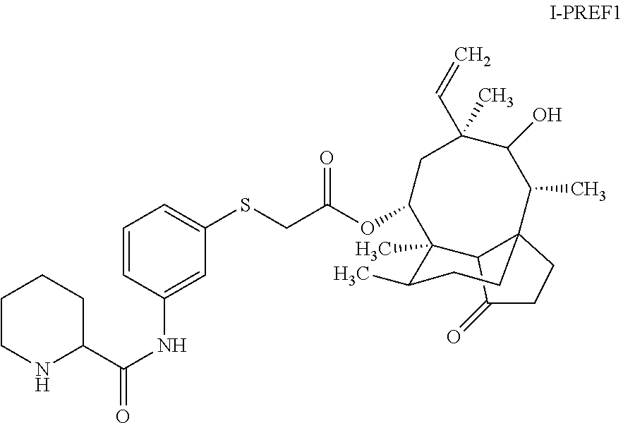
C1(SCC(OC2CC(C)(C=C)C(O)C(C)C34C(C2(C)C(C)CC3)C(=O)CC4)=O)=CC=CC(NC(=O)C2CCCCN2)=C1
